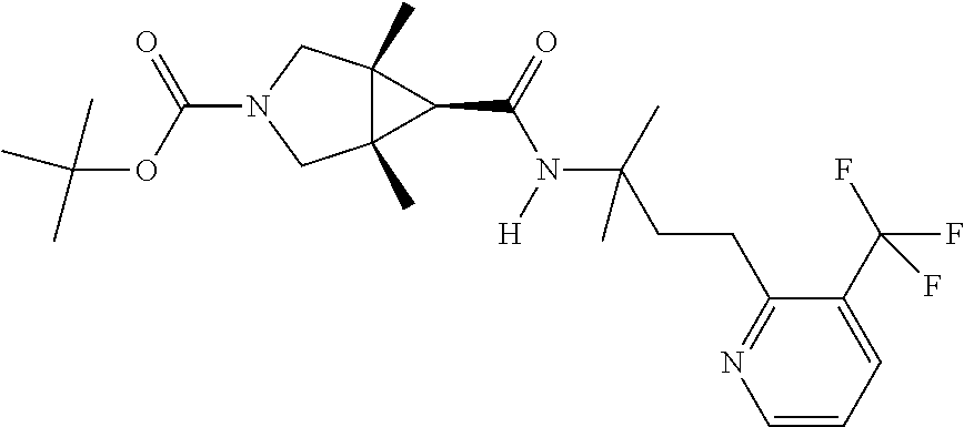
C(OC(=O)N1CC2(C)C(C)(C1)C2C(=O)N([H])C(C)(CCC1=NC=CC=C1C(F)(F)F)C)(C)(C)C
